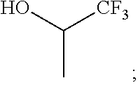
OC([CF3])C
